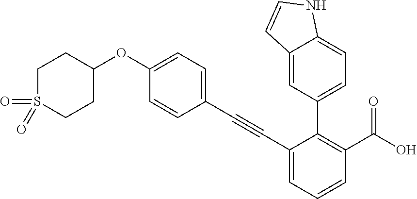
C1(C#CC2=CC=C(OC3CCS(=O)(=O)CC3)C=C2)=CC=CC(C(O)=O)=C1C1=CC=C2C(=C1)C=CN2
